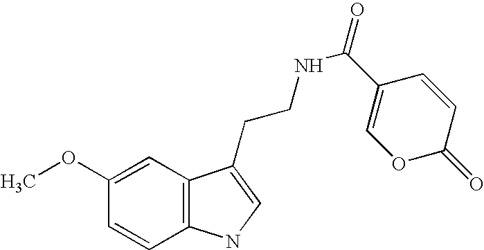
COC1=CC2=C(C=C1)NC=C2CCNC(C1=COC(=O)C=C1)=O
